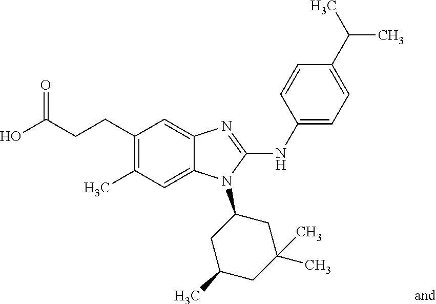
C(CCC1=C(C)C=C2C(=C1)N=C(NC1=CC=C(C(C)C)C=C1)N2C1CC(C)CC(C)(C)C1)(O)=O
